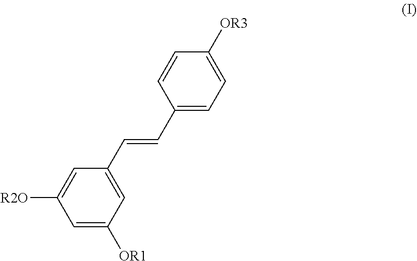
C1=C([OR1])C=C(C=CC2=CC=C([OR3])C=C2)C=C1[R2O]
